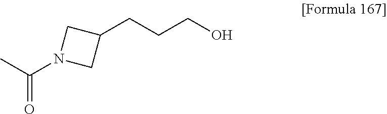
CC(N1CC(CCCO)C1)=O
